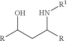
OC(CC(N[R1])[R])[R]
